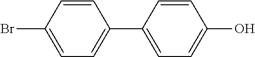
C1=C(Br)C=CC(C2=CC=C(O)C=C2)=C1
